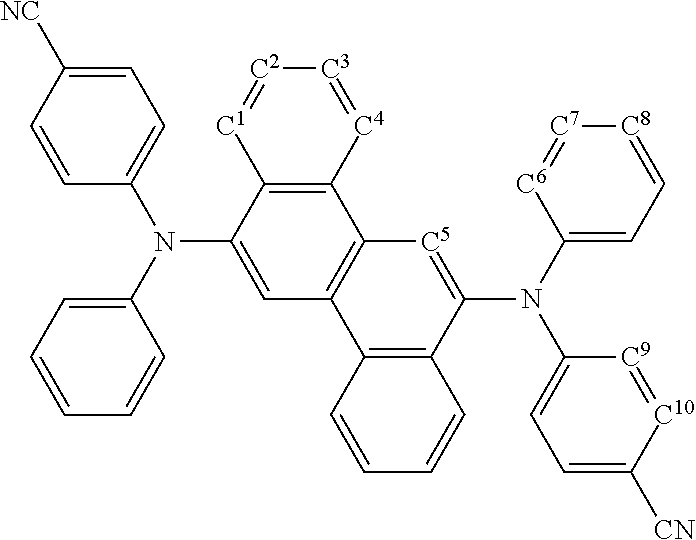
C1=C([NC])C=CC(N(C2=CC=CC=C2)C2=CC3=C(C4=C2[C1]=[C2][C3]=[C4]4)[C5]=C(N(C2=CC=[C8][C7]=[C6]2)C2=CC=C([CN])[C10]=[C9]2)C2=C3C=CC=C2)=C1
